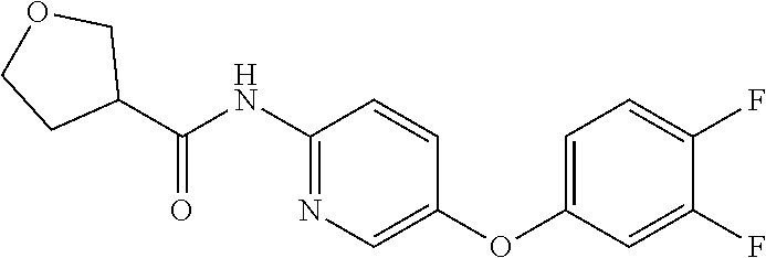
C1(NC(C2COCC2)=O)=NC=C(OC2=CC=C(F)C(F)=C2)C=C1
